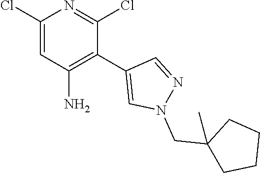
C1(Cl)=CC(N)=C(C2=CN(CC3(C)CCCC3)N=C2)C(Cl)=N1
